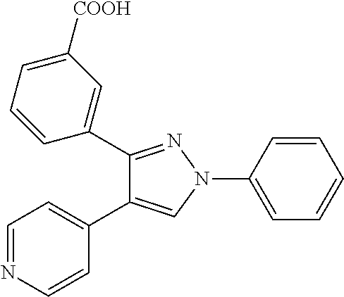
C1(C2=CC([COOH])=CC=C2)=NN(C2=CC=CC=C2)C=C1C1=CC=NC=C1
